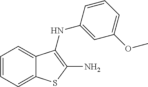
C1=CC=C2C(=C1)SC(N)=C2NC1=CC(OC)=CC=C1
